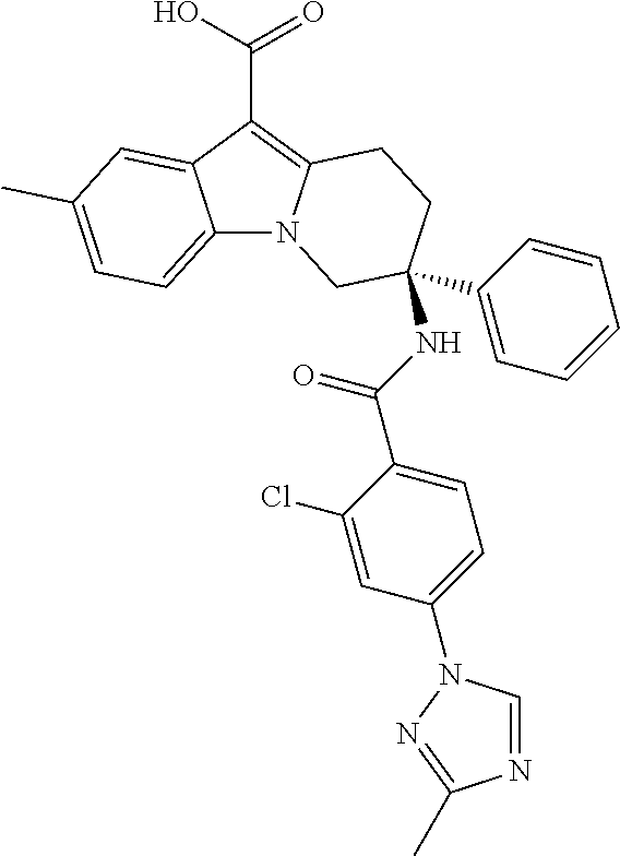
C12=CC=C(C)C=C1C(C(O)=O)=C1N2CC(C2=CC=CC=C2)(NC(C2=CC=C(N3C=NC(C)=N3)C=C2Cl)=O)CC1
